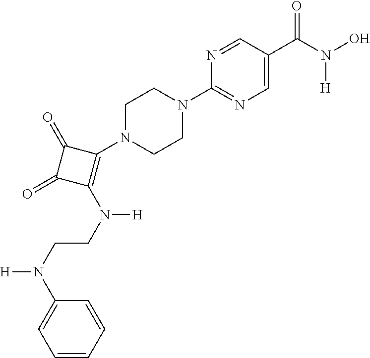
C1(C(N([H])O)=O)=CN=C(N2CCN(C3=C(N([H])CCN(C4=CC=CC=C4)[H])C(=O)C3=O)CC2)N=C1
